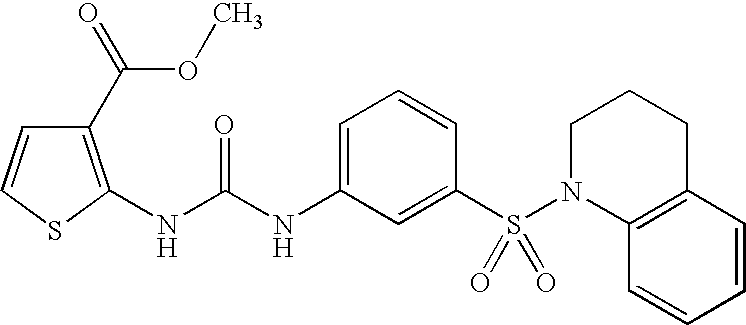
C1(C(=O)OC)=C(NC(NC2=CC=CC(S(=O)(N3C4=C(CCC3)C=CC=C4)=O)=C2)=O)SC=C1
